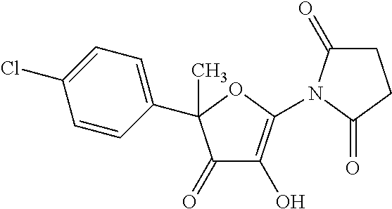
C1=CC(C2(C)C(=O)C(O)=C(N3C(=O)CCC3=O)O2)=CC=C1Cl
